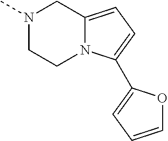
N1(C)CCN2C(=CC=C2C2=CC=CO2)C1
